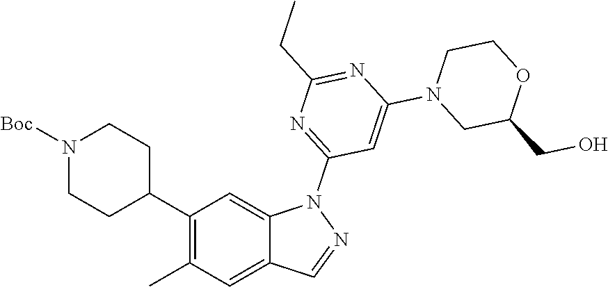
C1(C2CCN([Boc])CC2)=C(C)C=C2C(=C1)N(C1=NC(CC)=NC(N3CCOC(CO)C3)=C1)N=C2
